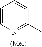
C1=CN=C(C)C=C1.[(MeI)]
